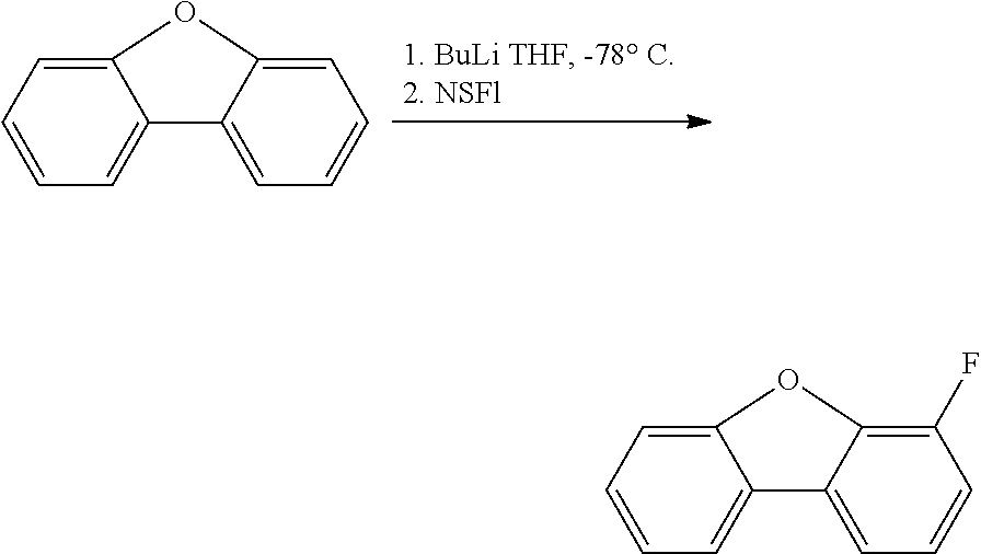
C12=CC=CC=C1C1=CC=CC=C1O2.C12=CC=CC=C1C1=CC=CC(F)=C1O2
